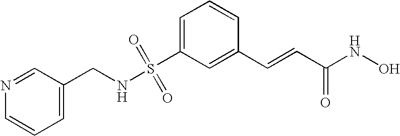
C1=C(S(NCC2=CC=CN=C2)(=O)=O)C=C(C=CC(NO)=O)C=C1
